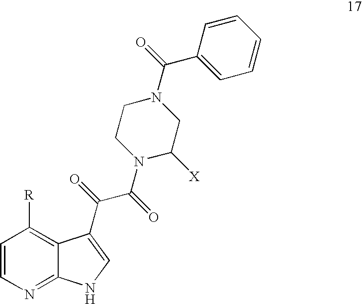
C1=CN=C2C(=C1[R])C(C(=O)C(=O)N1C([X])CN(C(=O)C3=CC=CC=C3)CC1)=CN2
